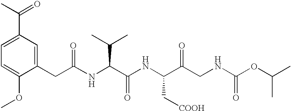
C1=C(OC)C(CC(NC(C(NC(C(CNC(OC(C)C)=O)=O)C[COOH])=O)C(C)C)=O)=CC(C(C)=O)=C1
